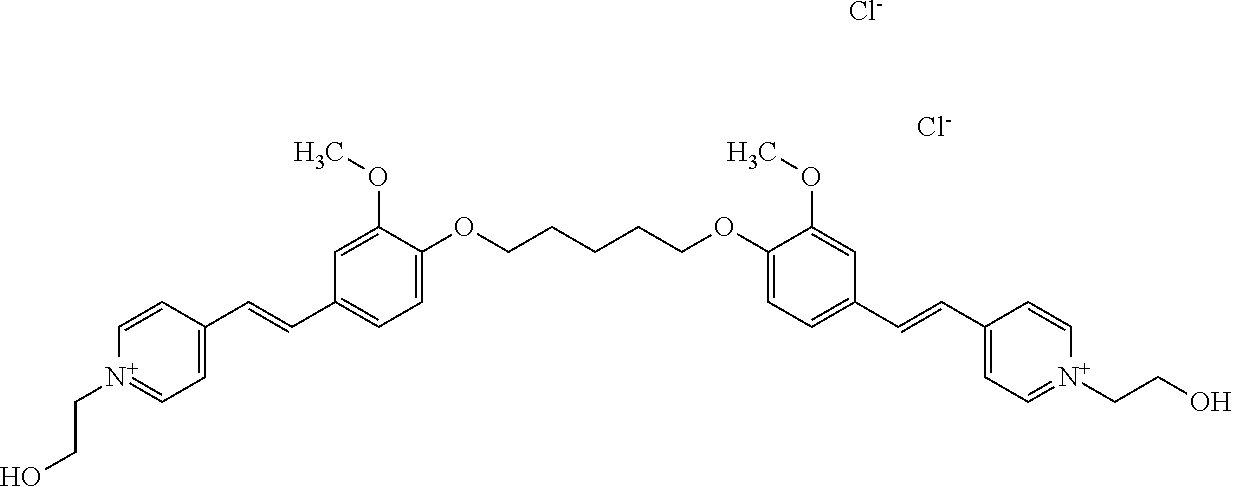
C1=C(C=CC2=CC=C(OCCCCCOC3=CC=C(C=CC4=CC=[N+](CCO)C=C4)C=C3OC)C(OC)=C2)C=C[N+](CCO)=C1.[Cl-].[Cl-]
